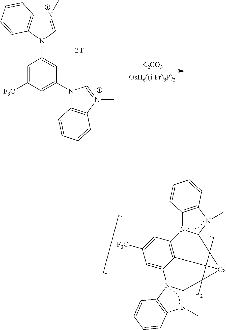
[K2CO3].C1=C([F3C])C=C(N2C3=C([N+](C)=C2)C=CC=C3)C=C1N1C2=C([N+](C)=C1)C=CC=C2.C12=C(N(C)C3N1C1=C4C(=CC([F3C])=C1)N1C(N(C)C5=C1C=CC=C5)[Os]34)C=CC=C2
